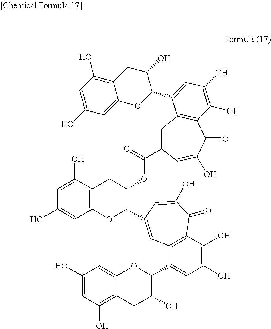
C1(O)=CC(O)=C2C(=C1)OC(C1=CC(O)=C(O)C3=C1C=C(C1C(OC(=O)C4=CC5=C(C(=O)C(O)=C4)C(O)=C(O)C=C5C4C(O)CC5=C(O)C=C(O)C=C5O4)CC4=C(O1)C=C(O)C=C4O)C=C(O)C3=O)C(O)C2
